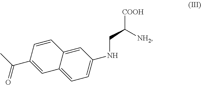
CC(=O)C1=CC2=CC=C(NCC([COOH])[NH2])C=C2C=C1
